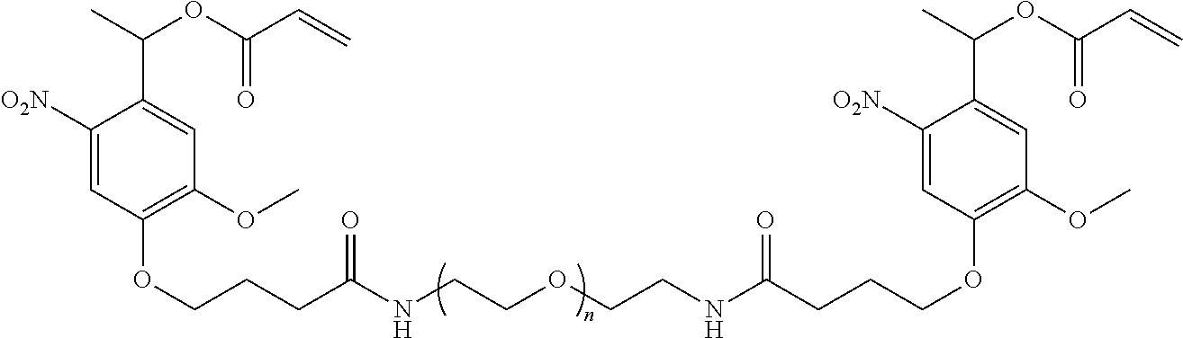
C1([O2N])=CC(OCCCC(NCCOCCNC(CCCOC2=C(OC)C=C(C(C)OC(C=C)=O)C([O2N])=C2)=O)=O)=C(OC)C=C1C(C)OC(C=C)=O
